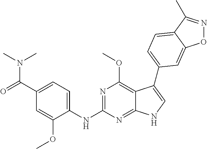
C1(C(=O)N(C)C)=CC=C(NC2=NC(OC)=C3C(=N2)NC=C3C2=CC=C3C(C)=NOC3=C2)C(OC)=C1
